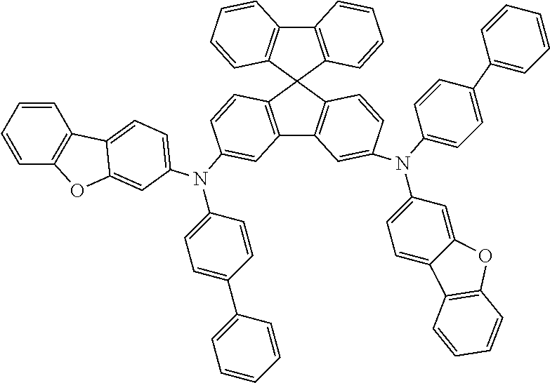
C12=C(C3(C4=C1C=CC=C4)C1=C(C4=C3C=CC(N(C3=CC=C(C5=CC=CC=C5)C=C3)C3=CC=C5C(=C3)OC3=C5C=CC=C3)=C4)C=C(N(C3=CC=C4C(=C3)OC3=C4C=CC=C3)C3=CC=C(C4=CC=CC=C4)C=C3)C=C1)C=CC=C2
